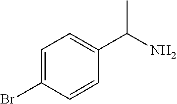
BrC1=CC=C(C(N)C)C=C1
